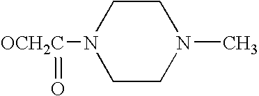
[OCH2C](=O)N1CCN(C)CC1
